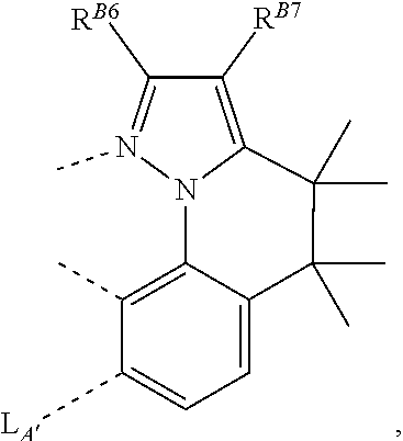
C1=C2C(=C(C)C([LA])=C1)N1N(C)=C([RB6])C([RB7])=C1C(C)(C)C2(C)C
